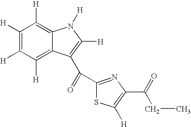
C1([H])=C([H])C([H])=C2C(=C1[H])N([H])C([H])=C2C(C1=NC(C(=O)CC)=C([H])S1)=O
